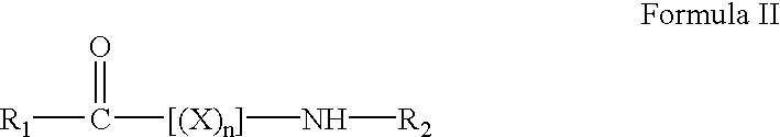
[R1]C(=O)[[(X)n]]N[R2]
